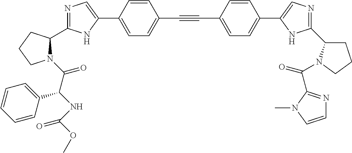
N1=C(C2N(C(C(NC(OC)=O)C3=CC=CC=C3)=O)CCC2)NC(C2=CC=C(C#CC3=CC=C(C4=CN=C(C5CCCN5C(=O)C5=NC=CN5C)N4)C=C3)C=C2)=C1
